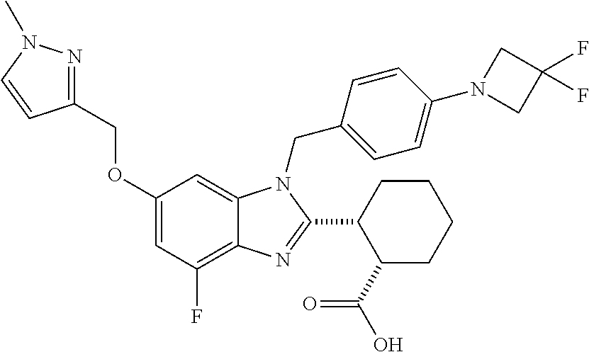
O(C1=CC(F)=C2C(=C1)N(CC1=CC=C(N3CC(F)(F)C3)C=C1)C(C1C(C(O)=O)CCCC1)=N2)CC1=NN(C)C=C1
